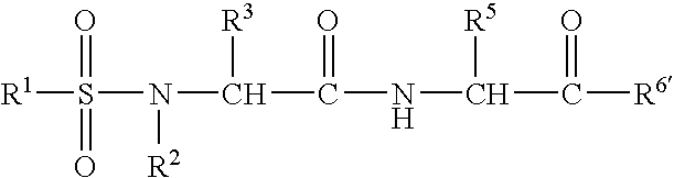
[R1]S(N(C(C(NC(C([R6])=O)[R5])=O)[R3])[R2])(=O)=O
